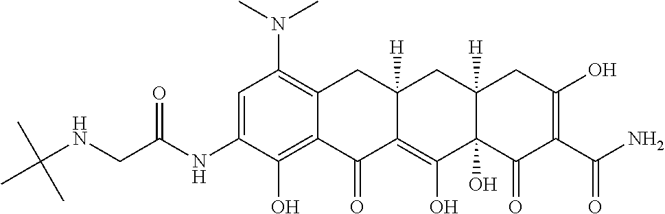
C1=C(NC(CNC(C)(C)C)=O)C(O)=C2C(=C1N(C)C)CC1([H])C(=C(O)C3(O)C([H])(C1)CC(O)=C(C(N)=O)C3=O)C2=O
